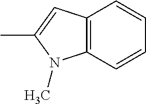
C12=C(N(C)C(C)=C1)C=CC=C2
